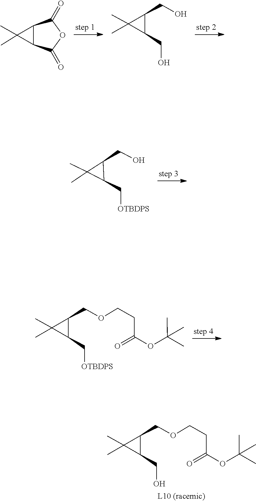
C12C(=O)OC(=O)C1C2(C)C.C1(CO)C(C)(C)C1CO.C1(C[OTBDPS])C(C)(C)C1CO.C1(C[OTBDPS])C(C)(C)C1COCCC(=O)OC(C)(C)C.C1(CO)C(C)(C)C1COCCC(=O)OC(C)(C)C
